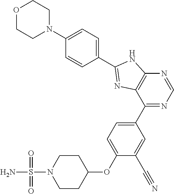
C1CN(S(N)(=O)=O)CCC1OC1=CC=C(C2=NC=NC3=C2N=C(C2=CC=C(N4CCOCC4)C=C2)N3)C=C1C#N
